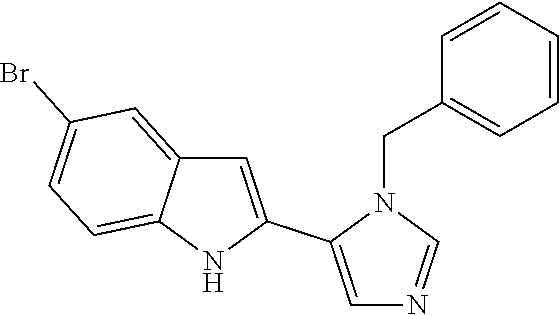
C1=C(C2=CN=CN2CC2=CC=CC=C2)NC2=CC=C(Br)C=C12
